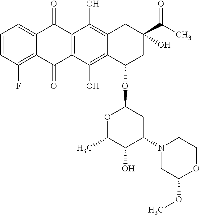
C1=CC(F)=C2C(=C1)C(=O)C1=C(C2=O)C(O)=C2C(=C1O)CC(C(C)=O)(O)CC2OC1OC(C)C(O)C(N2CC(OC)OCC2)C1
